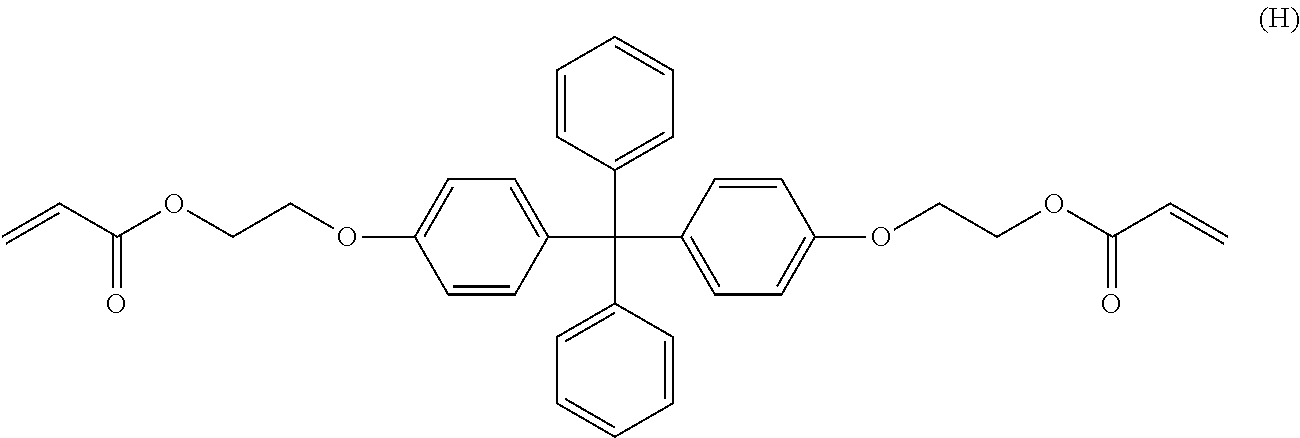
C=CC(OCCOC1=CC=C(C(C2=CC=CC=C2)(C2=CC=CC=C2)C2=CC=C(OCCOC(C=C)=O)C=C2)C=C1)=O
